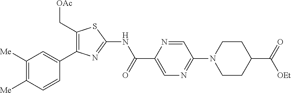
C1([Me])=C([Me])C=CC(C2=C(C[OAc])SC(NC(C3=CN=C(N4CCC(C(=O)[OEt])CC4)C=N3)=O)=N2)=C1
